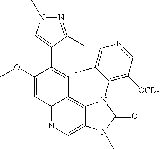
C1(OC)=CC2=NC=C3C(=C2C=C1C1=CN(C)N=C1C)N(C1=C([OCD3])C=NC=C1F)C(=O)N3C
